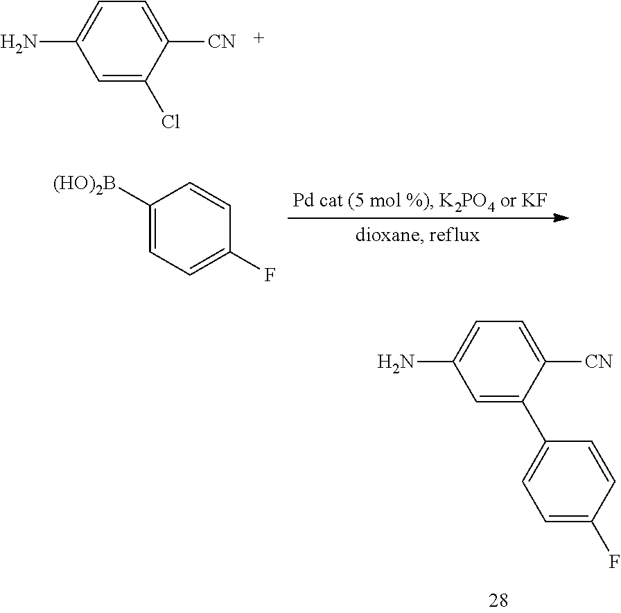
C1([(HO)2B])=CC=C(F)C=C1.C1=C(N)C=C(Cl)C([CN])=C1.C1=C(N)C=C(C2=CC=C(F)C=C2)C([CN])=C1
